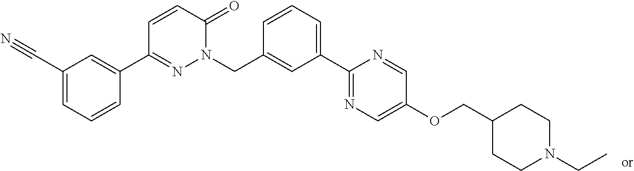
C1(C2=NN(CC3=CC(C4=NC=C(OCC5CCN(CC)CC5)C=N4)=CC=C3)C(=O)C=C2)=CC(C#N)=CC=C1
